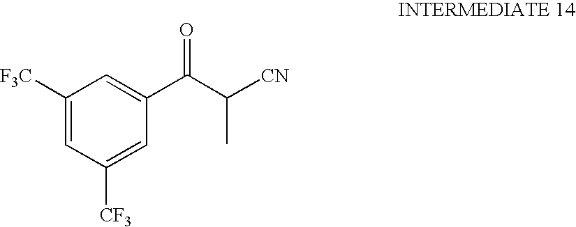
C1([F3C])=CC([CF3])=CC(C(C([CN])C)=O)=C1
